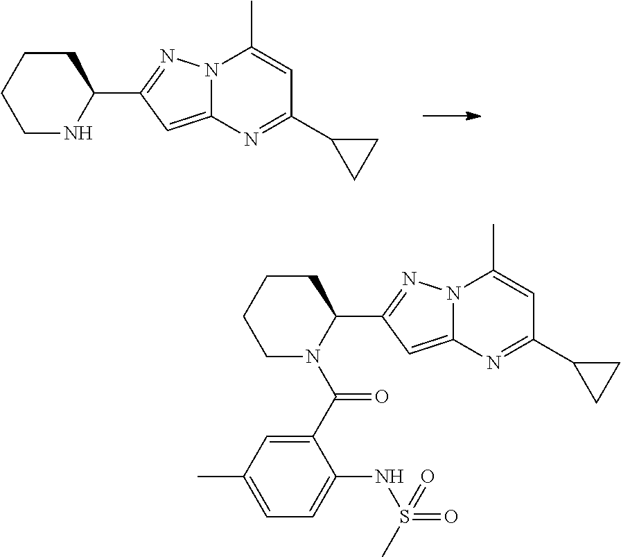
C1CCCNC1C1=NN2C(=C1)N=C(C1CC1)C=C2C.C1CCCN(C(C2=CC(C)=CC=C2NS(=O)(C)=O)=O)C1C1=NN2C(=C1)N=C(C1CC1)C=C2C
